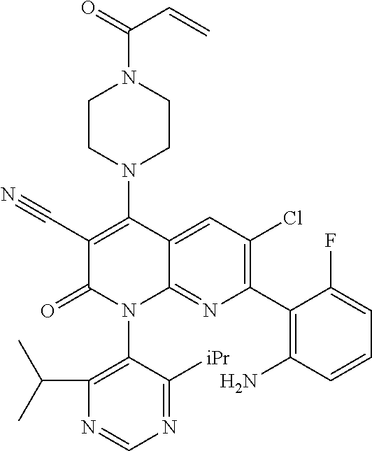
C1(C#N)=C(N2CCN(C(=O)C=C)CC2)C2=CC(Cl)=C(C3=C(N)C=CC=C3F)N=C2N(C2=C(C(C)C)N=CN=C2[iPr])C1=O
